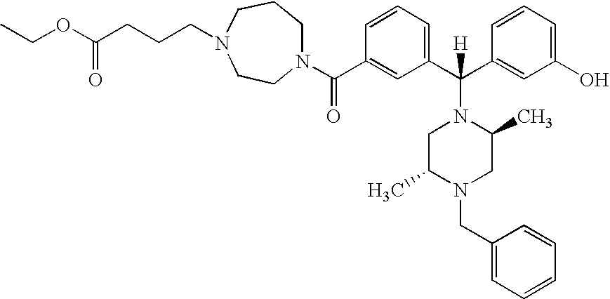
N1(C(C2=CC(C(C3=CC(O)=CC=C3)(N3CC(C)N(CC4=CC=CC=C4)CC3C)[H])=CC=C2)=O)CCCN(CCCC(OCC)=O)CC1
